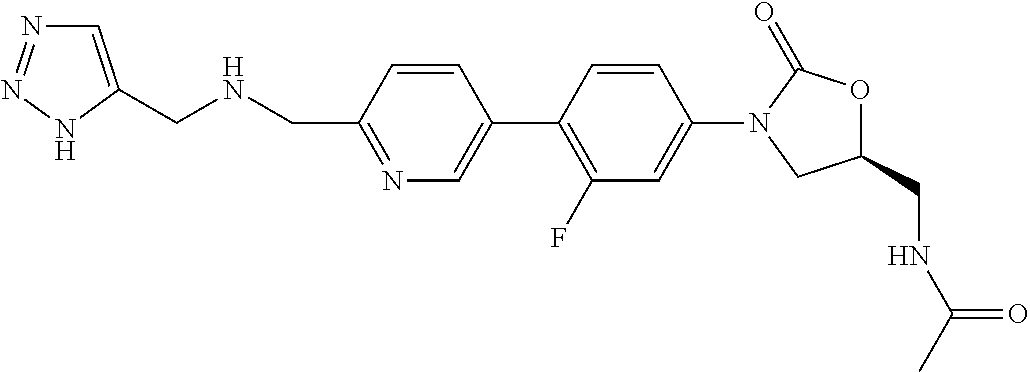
N1=C(CNCC2=CN=NN2)C=CC(C2=C(F)C=C(N3CC(CNC(C)=O)OC3=O)C=C2)=C1
